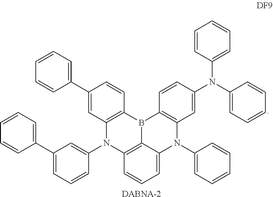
C12=C3B(C4=C(N1C1=CC(C5=CC=CC=C5)=CC=C1)C=C(C1=CC=CC=C1)C=C4)C1=C(N(C4=CC=CC=C4)C3=CC=C2)C=C(N(C2=CC=CC=C2)C2=CC=CC=C2)C=C1.[DABNA-2]
